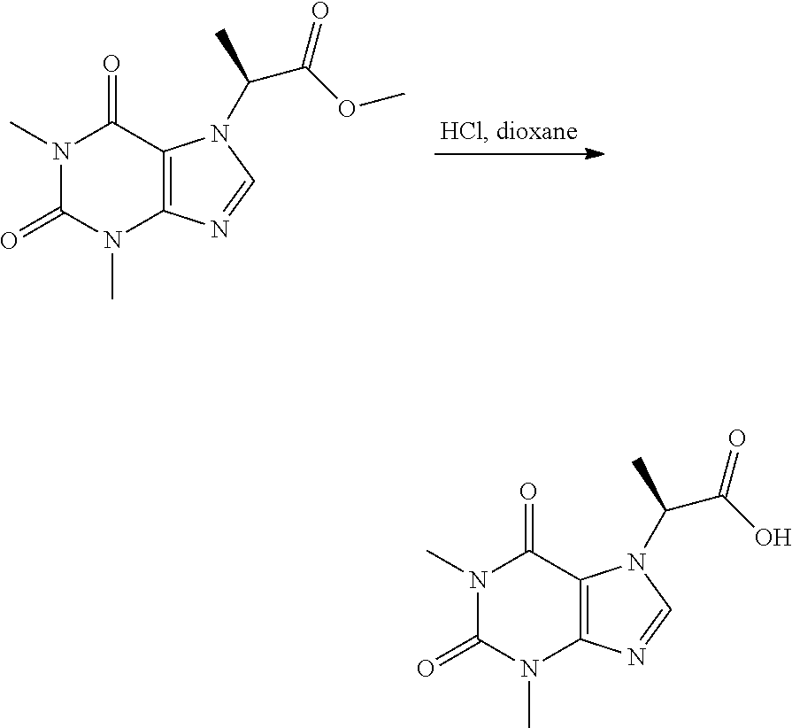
N1(C)C(=O)N(C)C2=C(C1=O)N(C(C)C(OC)=O)C=N2.N1(C)C(=O)N(C)C2=C(C1=O)N(C(C)C(O)=O)C=N2
